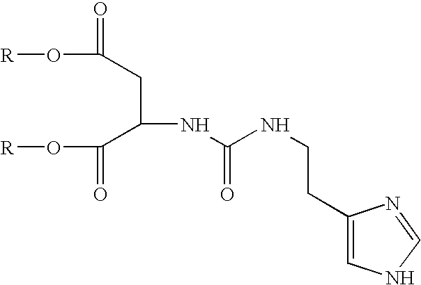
O(C(CC(C(O[R])=O)NC(NCCC1=CNC=N1)=O)=O)[R]
